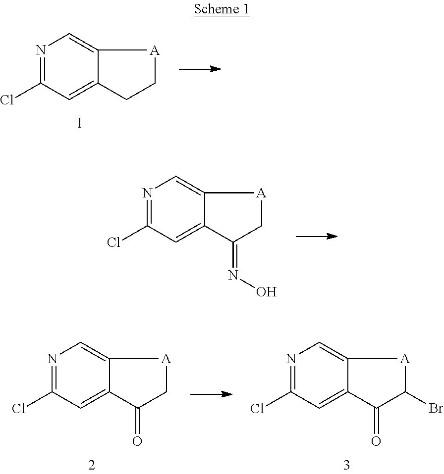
N1=C(Cl)C=C2C(=C1)[A]CC2.N1=C(Cl)C=C2C(=C1)[A]CC2=NO.N1=C(Cl)C=C2C(=C1)[A]CC2=O.N1=C(Cl)C=C2C(=C1)[A]C(Br)C2=O
